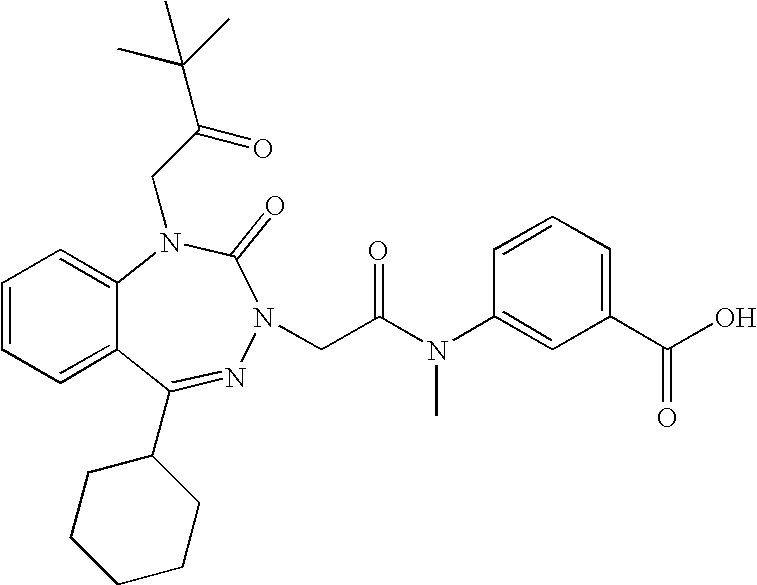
C1=CC=C2C(=C1)N(CC(C(C)(C)C)=O)C(=O)N(CC(N(C1=CC(C(O)=O)=CC=C1)C)=O)N=C2C1CCCCC1
